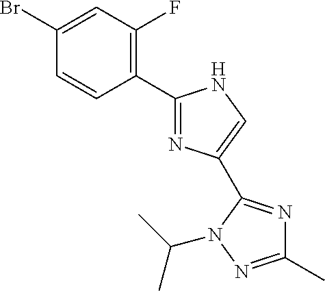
C1(Br)=CC(F)=C(C2=NC(C3=NC(C)=NN3C(C)C)=CN2)C=C1
